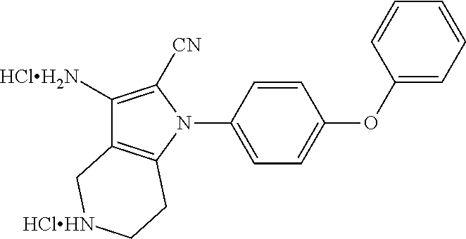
C1([HClH2N])=C([CN])N(C2=CC=C(OC3=CC=CC=C3)C=C2)C2=C1C[HClHN]CC2
